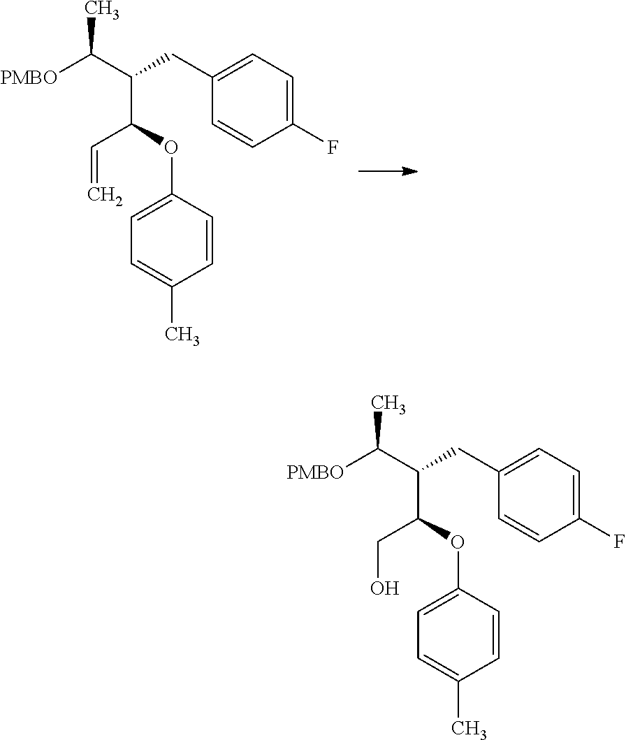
CC(C(C(OC1=CC=C(C)C=C1)C=C)CC1=CC=C(F)C=C1)[PMBO].CC(C(C(OC1=CC=C(C)C=C1)CO)CC1=CC=C(F)C=C1)[PMBO]
